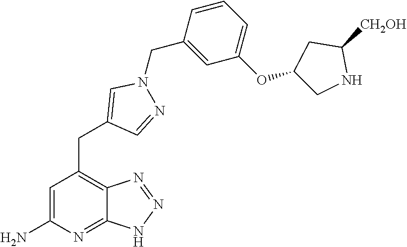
C1=C(N)N=C2C(=C1CC1=CN(CC3=CC(OC4CC([CH2OH])NC4)=CC=C3)N=C1)N=NN2
